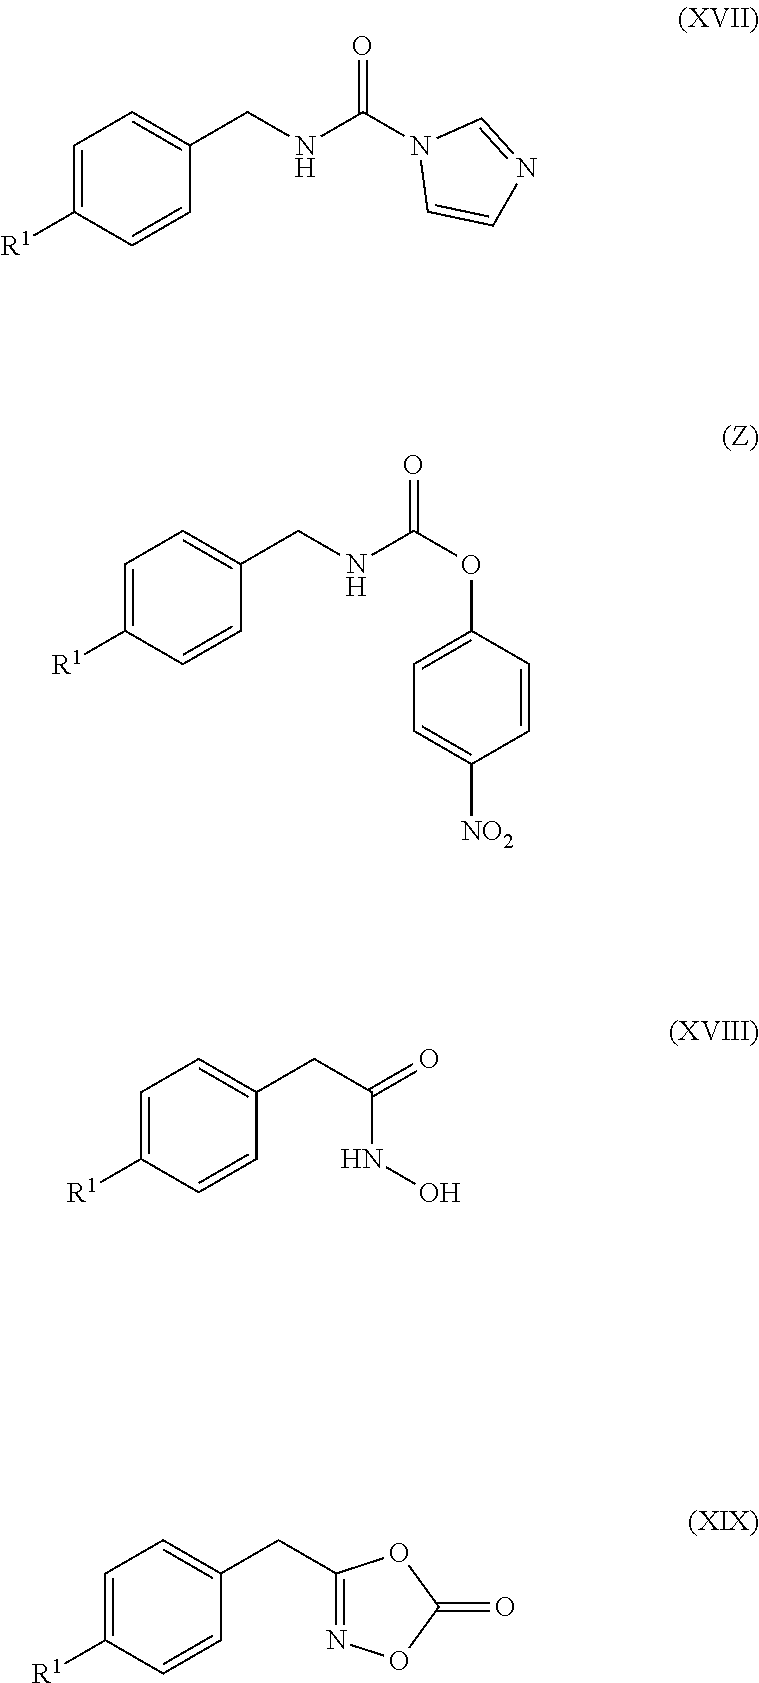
C1=C([R1])C=CC(CNC(N2C=CN=C2)=O)=C1.C1=C([R1])C=CC(CNC(OC2=CC=C([NO2])C=C2)=O)=C1.C1=C([R1])C=CC(CC(NO)=O)=C1.C1=C([R1])C=CC(CC2=NOC(=O)O2)=C1
